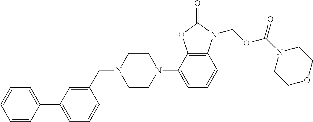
C1=CC(C2=CC=CC(CN3CCN(C4=CC=CC5=C4OC(=O)N5COC(N4CCOCC4)=O)CC3)=C2)=CC=C1
